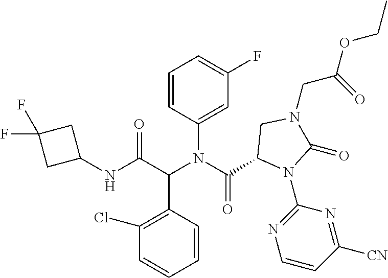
C1=CC(C(C(NC2CC(F)(F)C2)=O)N(C(=O)C2N(C3=NC=CC([CN])=N3)C(=O)N(CC(OCC)=O)C2)C2=CC(F)=CC=C2)=C(Cl)C=C1
